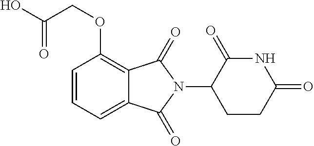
C1=CC=C2C(=C1OCC(O)=O)C(=O)N(C1CCC(=O)NC1=O)C2=O
